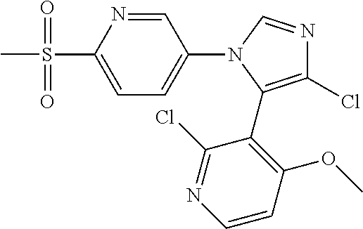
C1=C(S(C)(=O)=O)N=CC(N2C(C3=C(OC)C=CN=C3Cl)=C(Cl)N=C2)=C1
